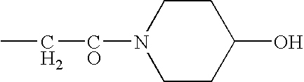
CC[CO]N1CCC(O)CC1
